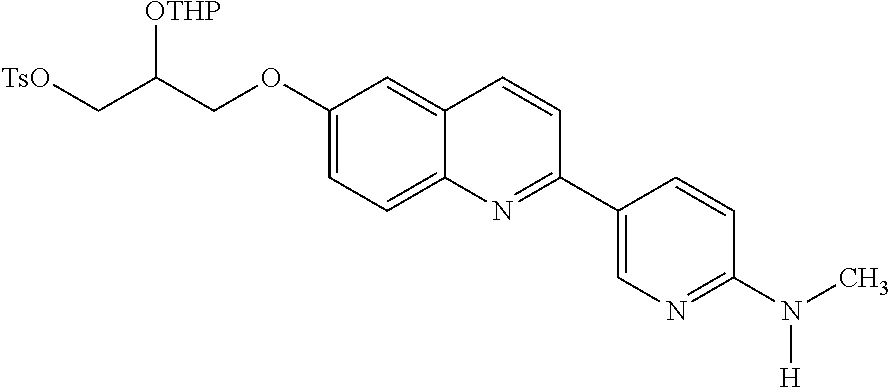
C1(OCC(C[TsO])[OTHP])=CC=C2C(=C1)C=CC(C1=CN=C(N(C)[H])C=C1)=N2
